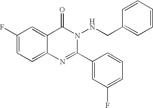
C1(F)=CC=C2C(=C1)C(=O)N(NCC1=CC=CC=C1)C(C1=CC(F)=CC=C1)=N2
